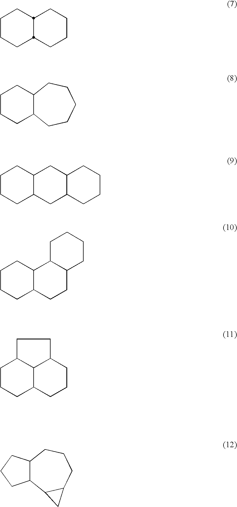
C1CCC2CCCCC2C1.C1CCC2C(C1)CCCCC2.C1CCC2C(C1)CC1C(C2)CCCC1.C1CCC2C(C1)C1C(CC2)CCCC1.C1CCC2C3C1CCC3CCC2.C12C(CCC1)C1C(CCC2)C1
